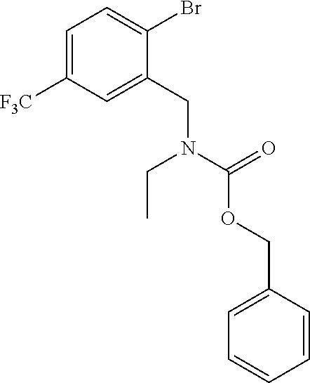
C1=C([F3C])C=C(CN(CC)C(OCC2=CC=CC=C2)=O)C(Br)=C1
